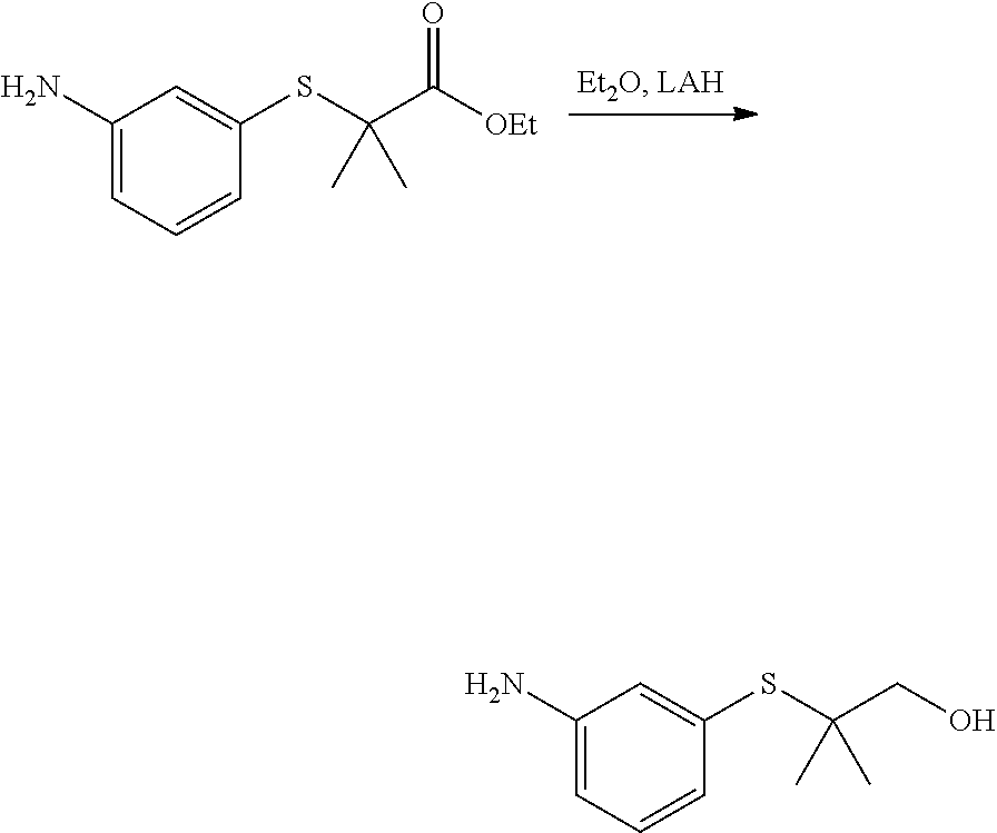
C1(N)=CC=CC(SC(C(=O)[OEt])(C)C)=C1.C1(N)=CC=CC(SC(CO)(C)C)=C1
